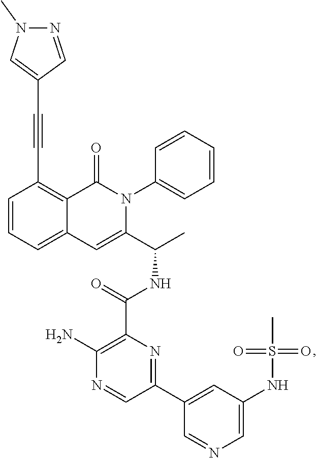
C1=CC=C2C(=C1C#CC1=CN(C)N=C1)C(=O)N(C1=CC=CC=C1)C(C(C)NC(=O)C1=C(N)N=CC(C3=CC(NS(=O)(=O)C)=CN=C3)=N1)=C2
